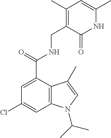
N1C(C)=CC(C)=C(CNC(C2=CC(Cl)=CC3=C2C(C)=CN3C(C)C)=O)C1=O
